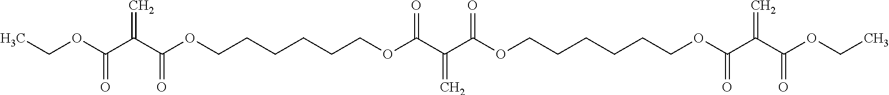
CCOC(C(C(OCCCCCCOC(C(C(OCCCCCCOC(C(C(OCC)=O)=C)=O)=O)=C)=O)=O)=C)=O
